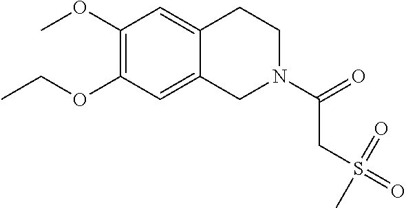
C1(OCC)=C(OC)C=C2C(=C1)CN(C(=O)CS(=O)(=O)C)CC2
